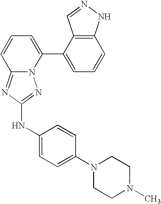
N12C(=NC(NC3=CC=C(N4CCN(C)CC4)C=C3)=N1)C=CC=C2C1=CC=CC2=C1C=NN2
